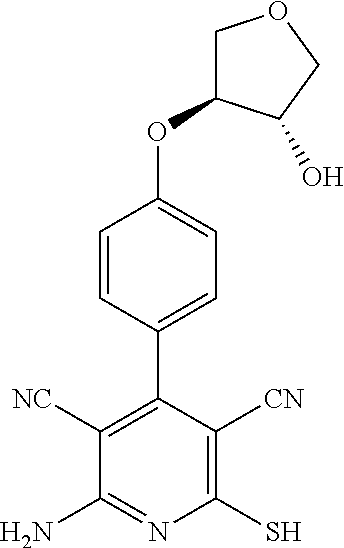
C1(C2=C([NC])C(N)=NC(S)=C2[CN])=CC=C(OC2COCC2O)C=C1
